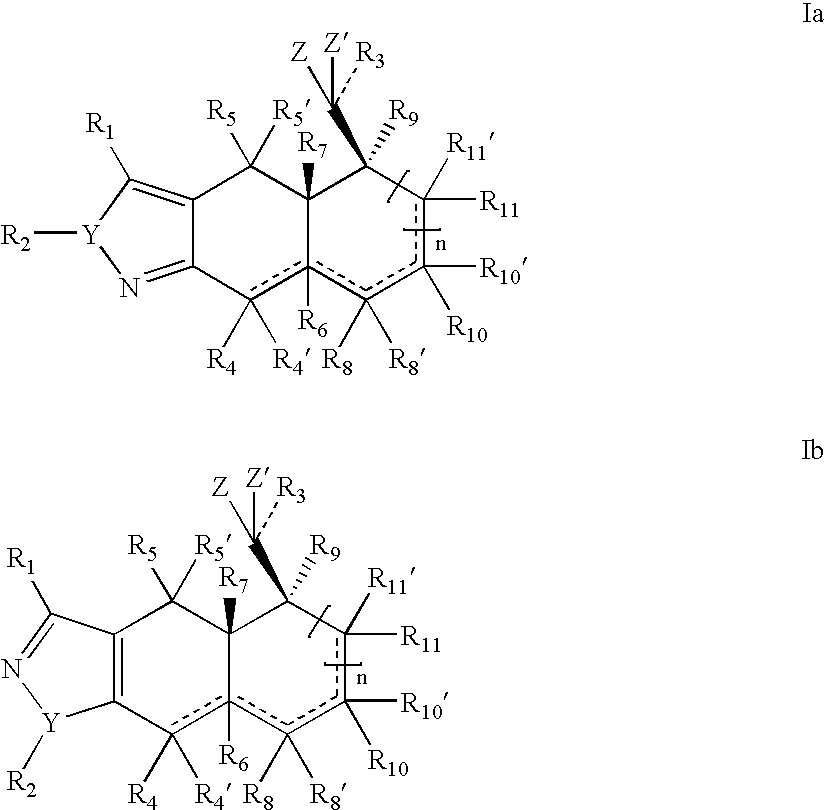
C12=C([R1])[Y]([R2])N=C1c([R4])([R4])c1([R6])c([R8])([R8])c([R10])([R10])c([R11])([R11])C(C([Z])([Z])[R3])([R9])C1([R7])C2([R5])[R5].C12=C(c([R4])([R4])c3([R6])c([R8])([R8])c([R10])([R10])c([R11])([R11])C(C([Z])([Z])[R3])([R9])C3([R7])C1([R5])[R5])[Y]([R2])N=C2[R1]
